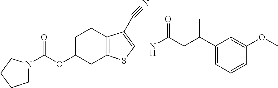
O(C1CC2=C(CC1)C(C#N)=C(NC(CC(C1=CC=CC(OC)=C1)C)=O)S2)C(=O)N1CCCC1
